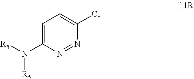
C1=C(N([R5])[R5])N=NC(Cl)=C1
